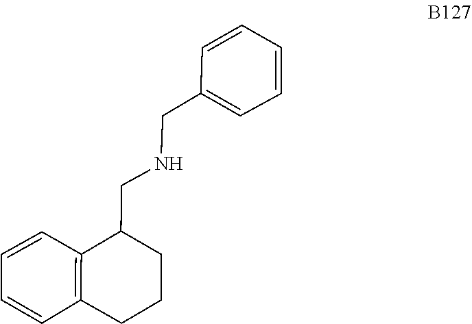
C1=CC=CC=C1CNCC1C2=C(C=CC=C2)CCC1
